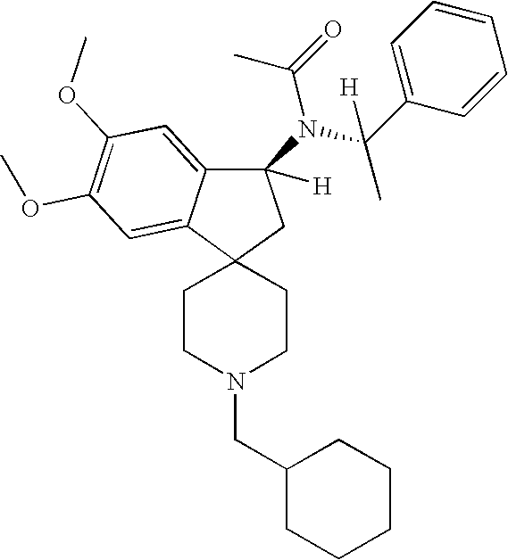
C1CN(CC2CCCCC2)CCC12CC(N(C(C1=CC=CC=C1)(C)[H])C(=O)C)([H])C1=CC(OC)=C(OC)C=C21
